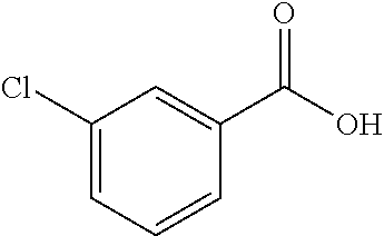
C1(Cl)=CC=CC(C(O)=O)=C1
